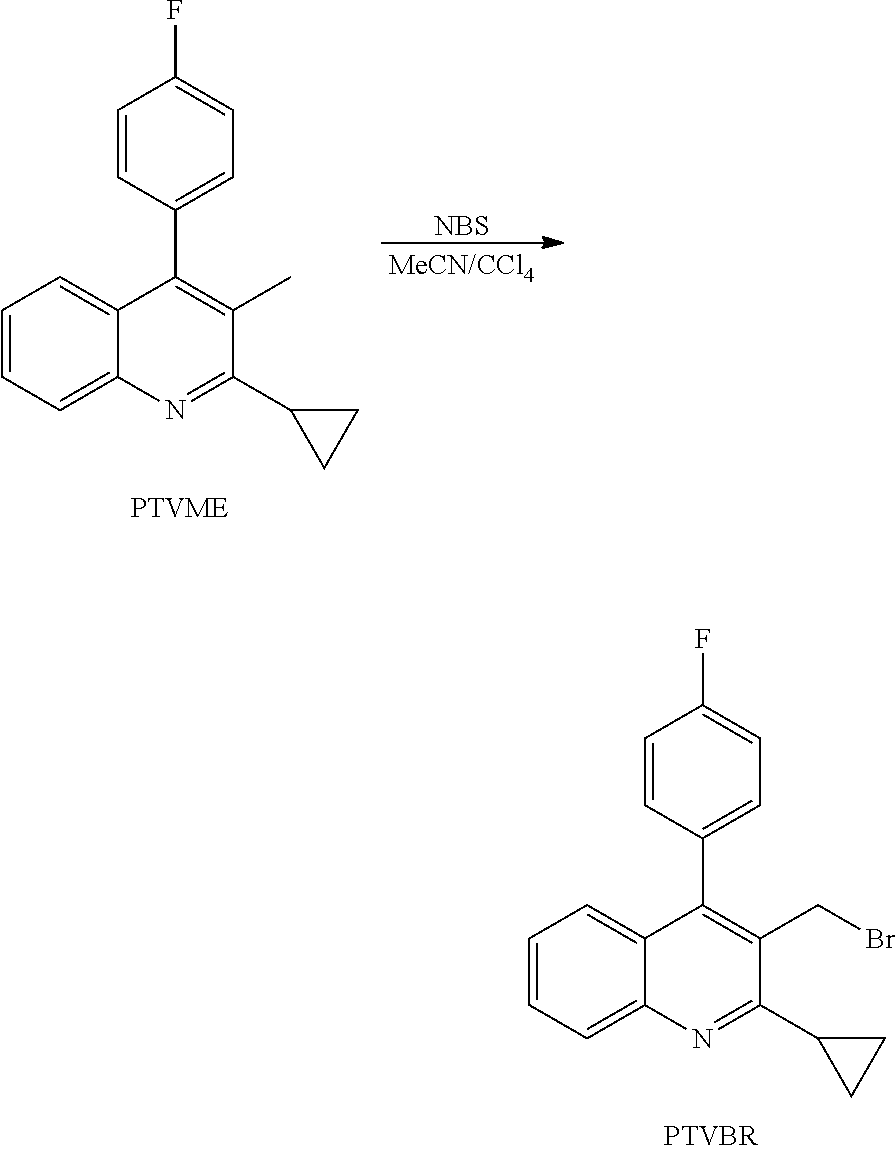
C1=CC=C2C(=C1)C(C1=CC=C(F)C=C1)=C(C)C(C1CC1)=N2.[NBS].C1=CC=C2C(=C1)C(C1=CC=C(F)C=C1)=C(CBr)C(C1CC1)=N2
